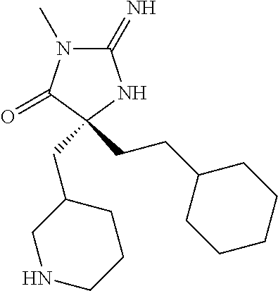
C1(=N)N(C)C(=O)C(CCC2CCCCC2)(CC2CCCNC2)N1
